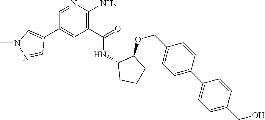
C1=NC(N)=C(C(=O)NC2CCCC2OCC2=CC=C(C3=CC=C(CO)C=C3)C=C2)C=C1C1=CN(C)N=C1
